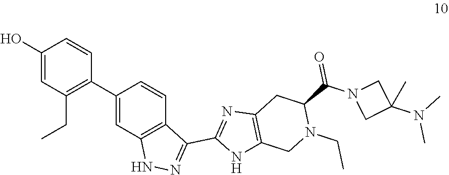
C1(O)=CC(CC)=C(C2=CC3=C(C=C2)C(C2=NC4=C(N2)CN(CC)C(C(N2CC(N(C)C)(C)C2)=O)C4)=NN3)C=C1
